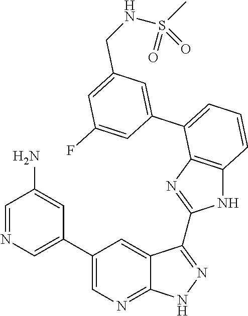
C1=C(C2=CC=CC3=C2N=C(C2=NNC4=NC=C(C5=CN=CC(N)=C5)C=C42)N3)C=C(F)C=C1CNS(=O)(C)=O
